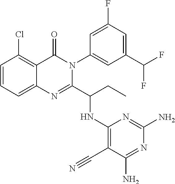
C1=CC=C2C(=C1Cl)C(=O)N(C1=CC(C(F)F)=CC(F)=C1)C(C(CC)NC1=C(C#N)C(N)=NC(N)=N1)=N2
